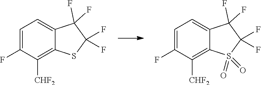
C1=C2C(F)(F)C(F)(F)S(=O)(=O)C2=C([CHF2])C(F)=C1.C1=C2C(F)(F)C(F)(F)SC2=C([CHF2])C(F)=C1
